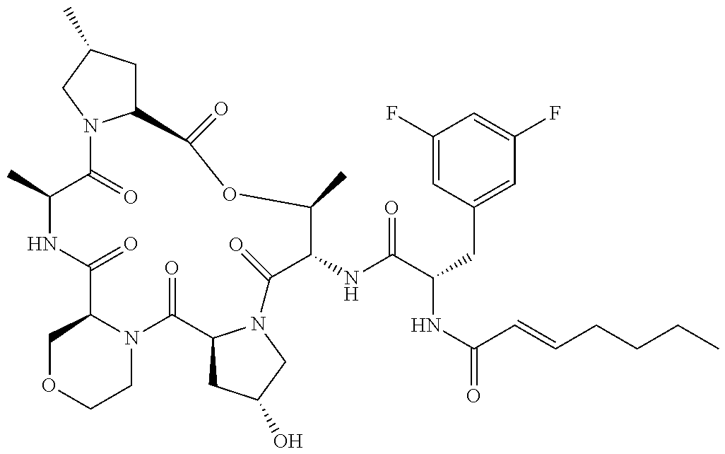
C1(C)C(=O)N2C(CC(C)C2)C(=O)OC(C)C(NC(=O)C(NC(C=CCCCC)=O)CC2=CC(F)=CC(F)=C2)C(=O)N2C(C(=O)N3C(C(=O)N1)COCC3)CC(O)C2
